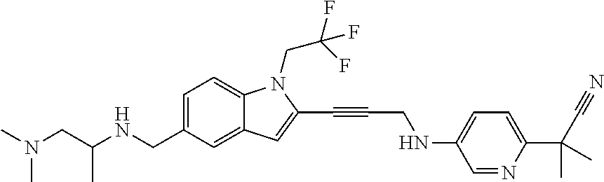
C1=C(CNC(CN(C)C)C)C=C2C(=C1)N(CC(F)(F)F)C(C#CCNC1=CC=C(C(C#N)(C)C)N=C1)=C2
